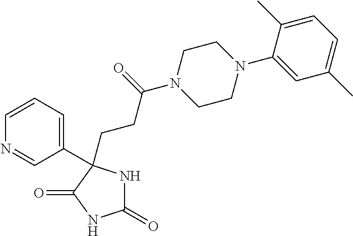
C1(=O)NC(C2=CC=CN=C2)(CCC(N2CCN(C3=CC(C)=CC=C3C)CC2)=O)C(=O)N1
